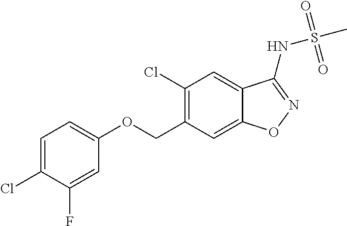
O(CC1=C(Cl)C=C2C(=C1)ON=C2NS(C)(=O)=O)C1=CC=C(Cl)C(F)=C1
